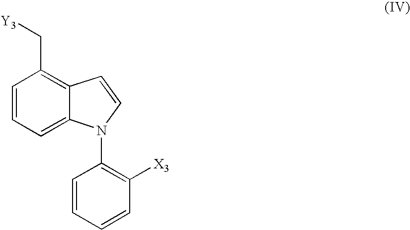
C1=CC=C2C(=C1C[Y3])C=CN2C1=C([X3])C=CC=C1
